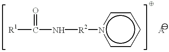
[A].[R1]C(N[R2]n1ccccc1)=O
